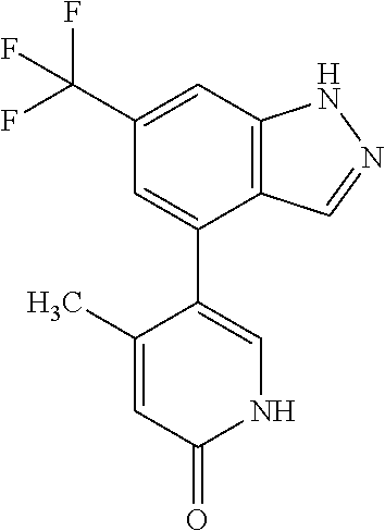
C12=C(C=C(C(F)(F)F)C=C1C1=CNC(=O)C=C1C)NN=C2
